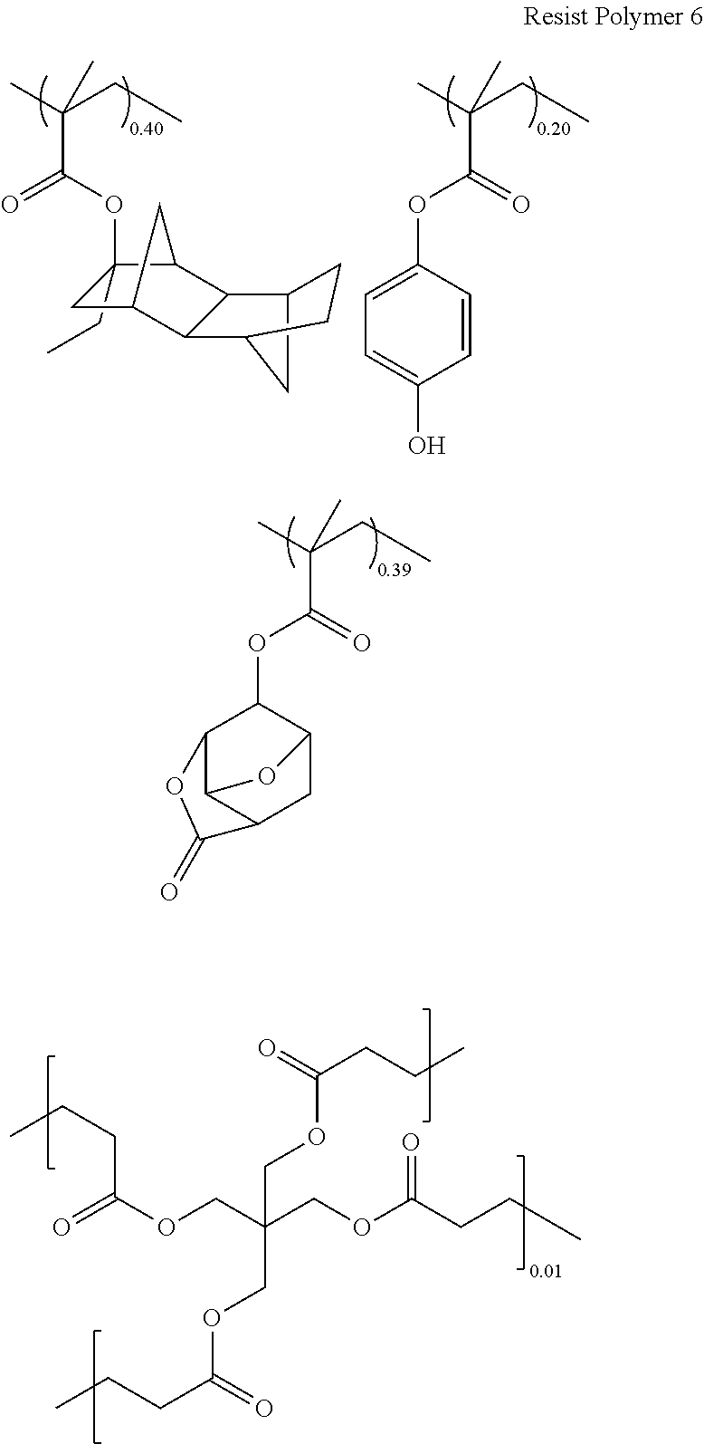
C(C)(CC)(C)C(=O)OC1C2C3C(CC1O3)C(=O)O2.C1(CC)(OC(C(C)(CC)C)=O)CC2C3C(C1C2)C1CC3CC1.C(C)(CC)(C)C(=O)OC1=CC=C(O)C=C1.O(CC(COC(CCC)=O)(COC(=O)CCC)COC(=O)CCC)C(CCC)=O
